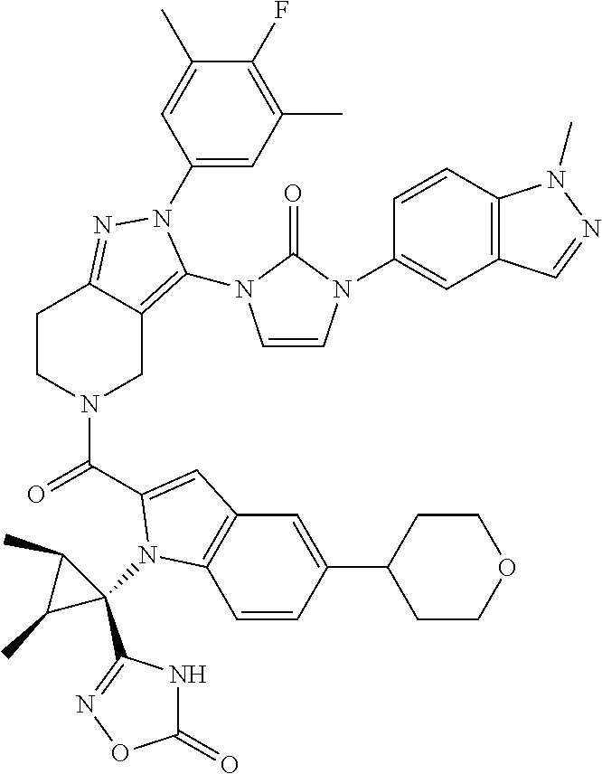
C1(N2C(N3C=CN(C4=CC5=C(C=C4)N(C)N=C5)C3=O)=C3CN(C(=O)C4=CC5=C(C=CC(C6CCOCC6)=C5)N4C4(C5=NOC(=O)N5)C(C)C4C)CCC3=N2)=CC(C)=C(F)C(C)=C1
